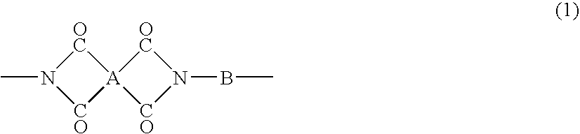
[OC]1N(C)[CO][A]12[CO]N(BC)[OC]2
